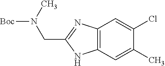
C12=C(C=C(C)C(Cl)=C1)NC(CN([Boc])C)=N2
